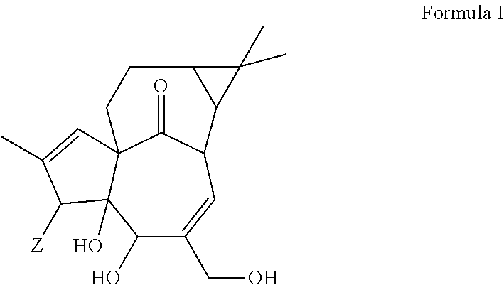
C1(O)C(CO)=CC2C(=O)C3(C1(O)C([Z])C(C)=C3)CCC1C2C1(C)C
